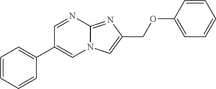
C1=NC2=NC(COC3=CC=CC=C3)=CN2C=C1C1=CC=CC=C1
